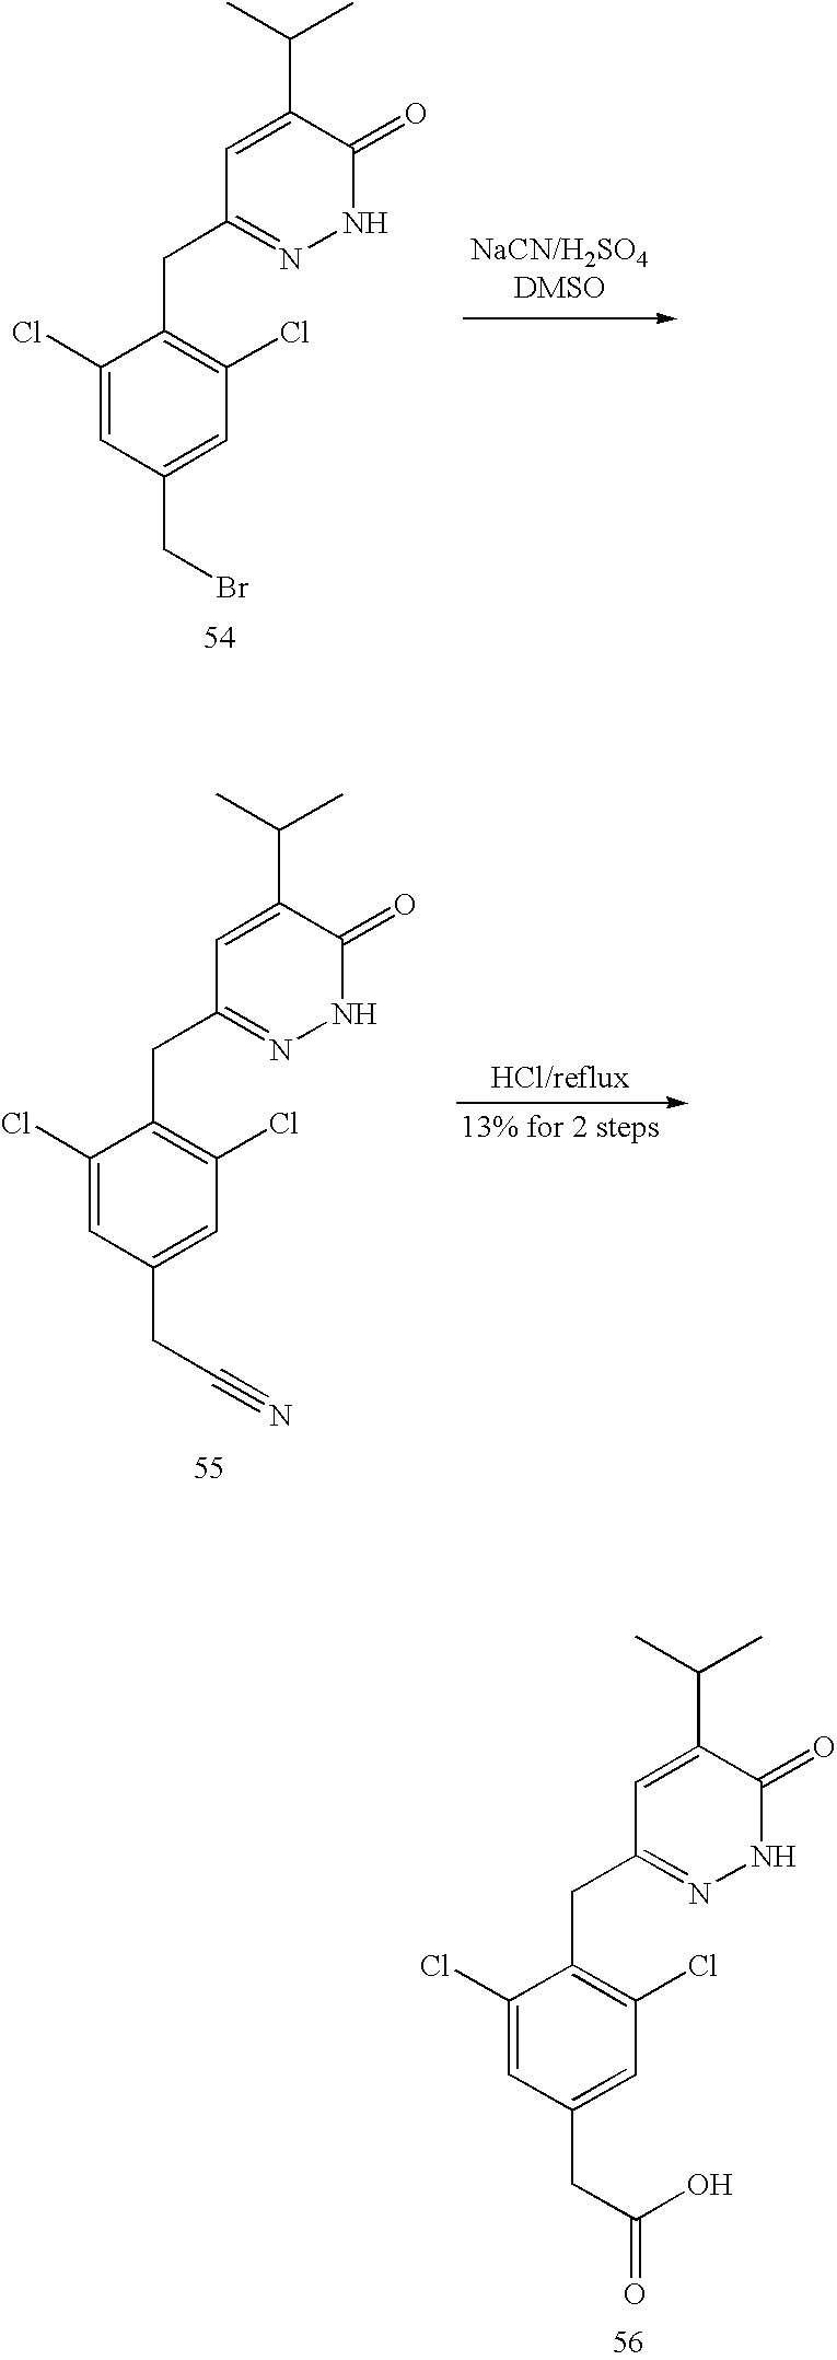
C1(Cl)=CC(CC(=O)O)=CC(Cl)=C1CC1=NNC(=O)C(C(C)C)=C1.C1(Cl)=CC(CBr)=CC(Cl)=C1CC1=NNC(=O)C(C(C)C)=C1.C1(Cl)=CC(CC#N)=CC(Cl)=C1CC1=NNC(=O)C(C(C)C)=C1
